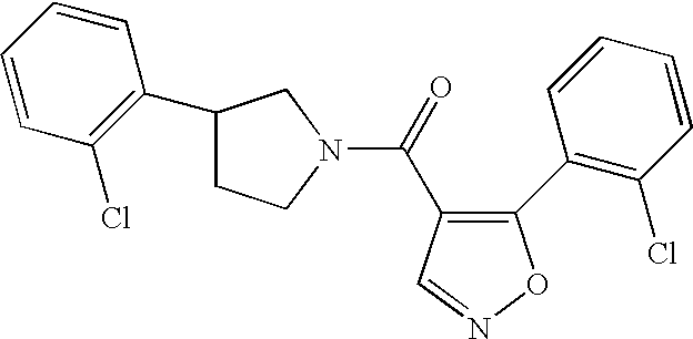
O=C(C1=C(C2=C(Cl)C=CC=C2)ON=C1)N1CCC(C2=C(Cl)C=CC=C2)C1
